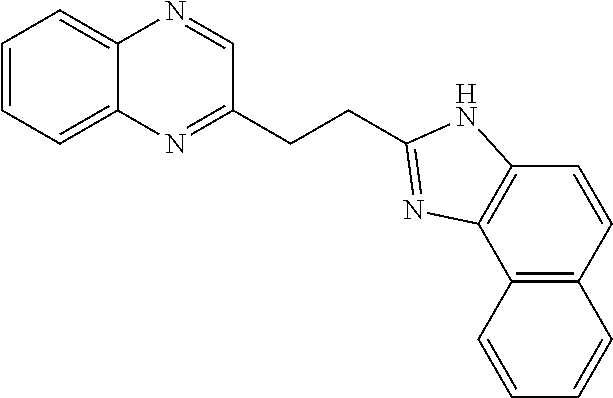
C1=CC=C2C(=C1)N=CC(CCC1=NC3=C(N1)C=CC1=C3C=CC=C1)=N2
